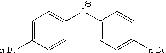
C1=C([n-Bu])C=CC([I+]C2=CC=C([n-Bu])C=C2)=C1
